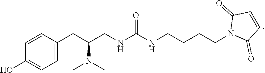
C1=CC(CC(N(C)C)CNC(NCCCCN2C(=O)C=CC2=O)=O)=CC=C1O
